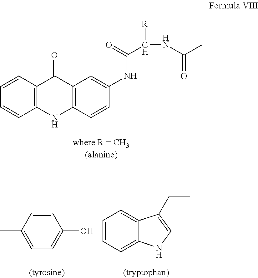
C12=C(C=CC=C1)C(=O)C1=C(N2)C=CC(NC(C(NC(C)=O)[R])=O)=C1.CC1=CC=C(O)C=C1.C1=CC=C2C(=C1)C(CC)=CN2
